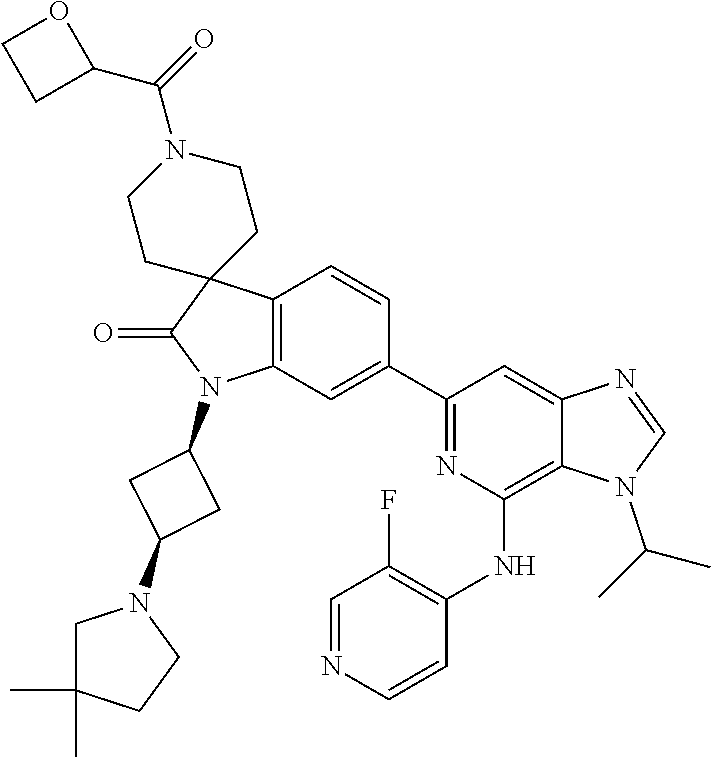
O1CCC1C(=O)N1CCC2(CC1)C(=O)N(C1CC(N3CC(C)(C)CC3)C1)C1=C2C=CC(C2=NC(NC3=C(F)C=NC=C3)=C3C(=C2)N=CN3C(C)C)=C1
